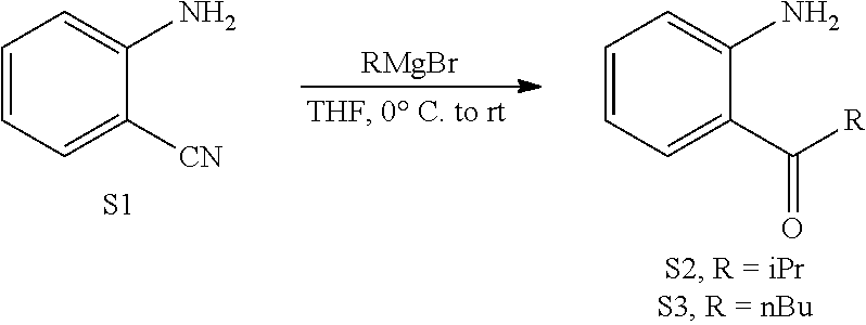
[RMgBr].C1=CC=C([CN])C(N)=C1.[S1].C1=CC=C(C([R])=O)C(N)=C1
